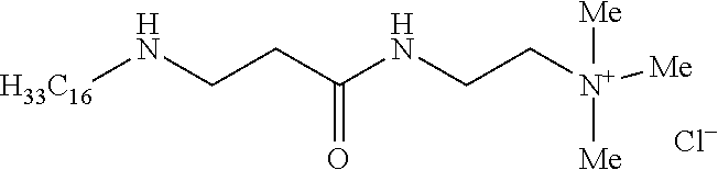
C(C(NCC[N+]([Me])([Me])[Me])=O)CN[H33C16].[Cl-]
